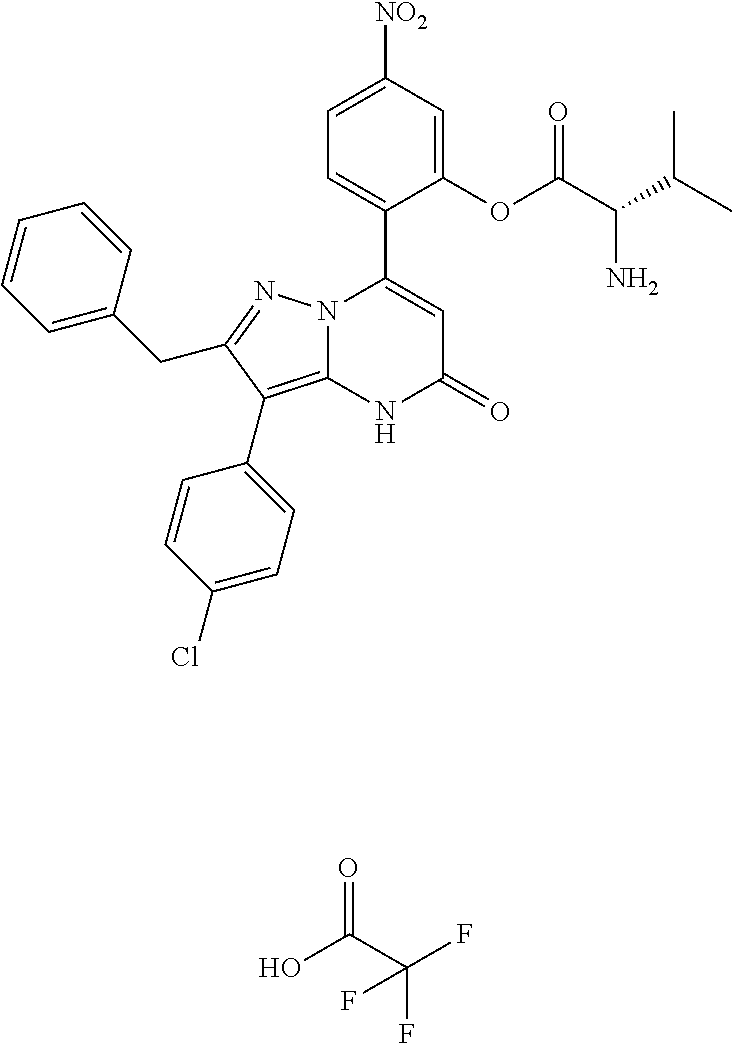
C1(OC(C(N)C(C)C)=O)=CC([NO2])=CC=C1C1=CC(=O)NC2=C(C3=CC=C(Cl)C=C3)C(CC3=CC=CC=C3)=NN12.OC(C(F)(F)F)=O
